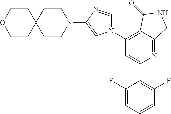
C1(N2C=NC(N3CCC4(CC3)CCOCC4)=C2)=C2C(=NC(C3=C(F)C=CC=C3F)=C1)CNC2=O
